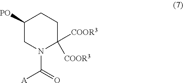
C1([PO])CN(C(=O)[A])C([COOR3])([COOR3])CC1
